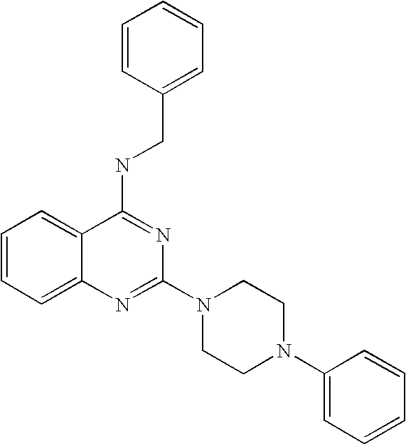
C1=CC=C2C(=C1)C(NCC1=CC=CC=C1)=NC(N1CCN(C3=CC=CC=C3)CC1)=N2
